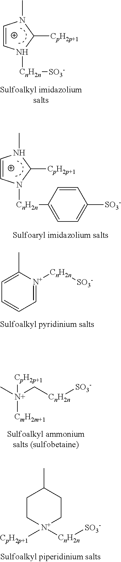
C1=CN([CnH2n][SO3-])C([CpH2p+1])N1C.C1=C(C)[N+]([CnH2n][SO3-])=CC=C1.C1=CN([CnH2n]C2=CC=C([SO3-])C=C2)C([CpH2p+1])N1C.C[N+](C[CnH2n][SO3-])([CpH2p+1])[CmH2m+1].C1C[N+]([CpH2p+1])([CnH2n][SO3-])CCC1C
